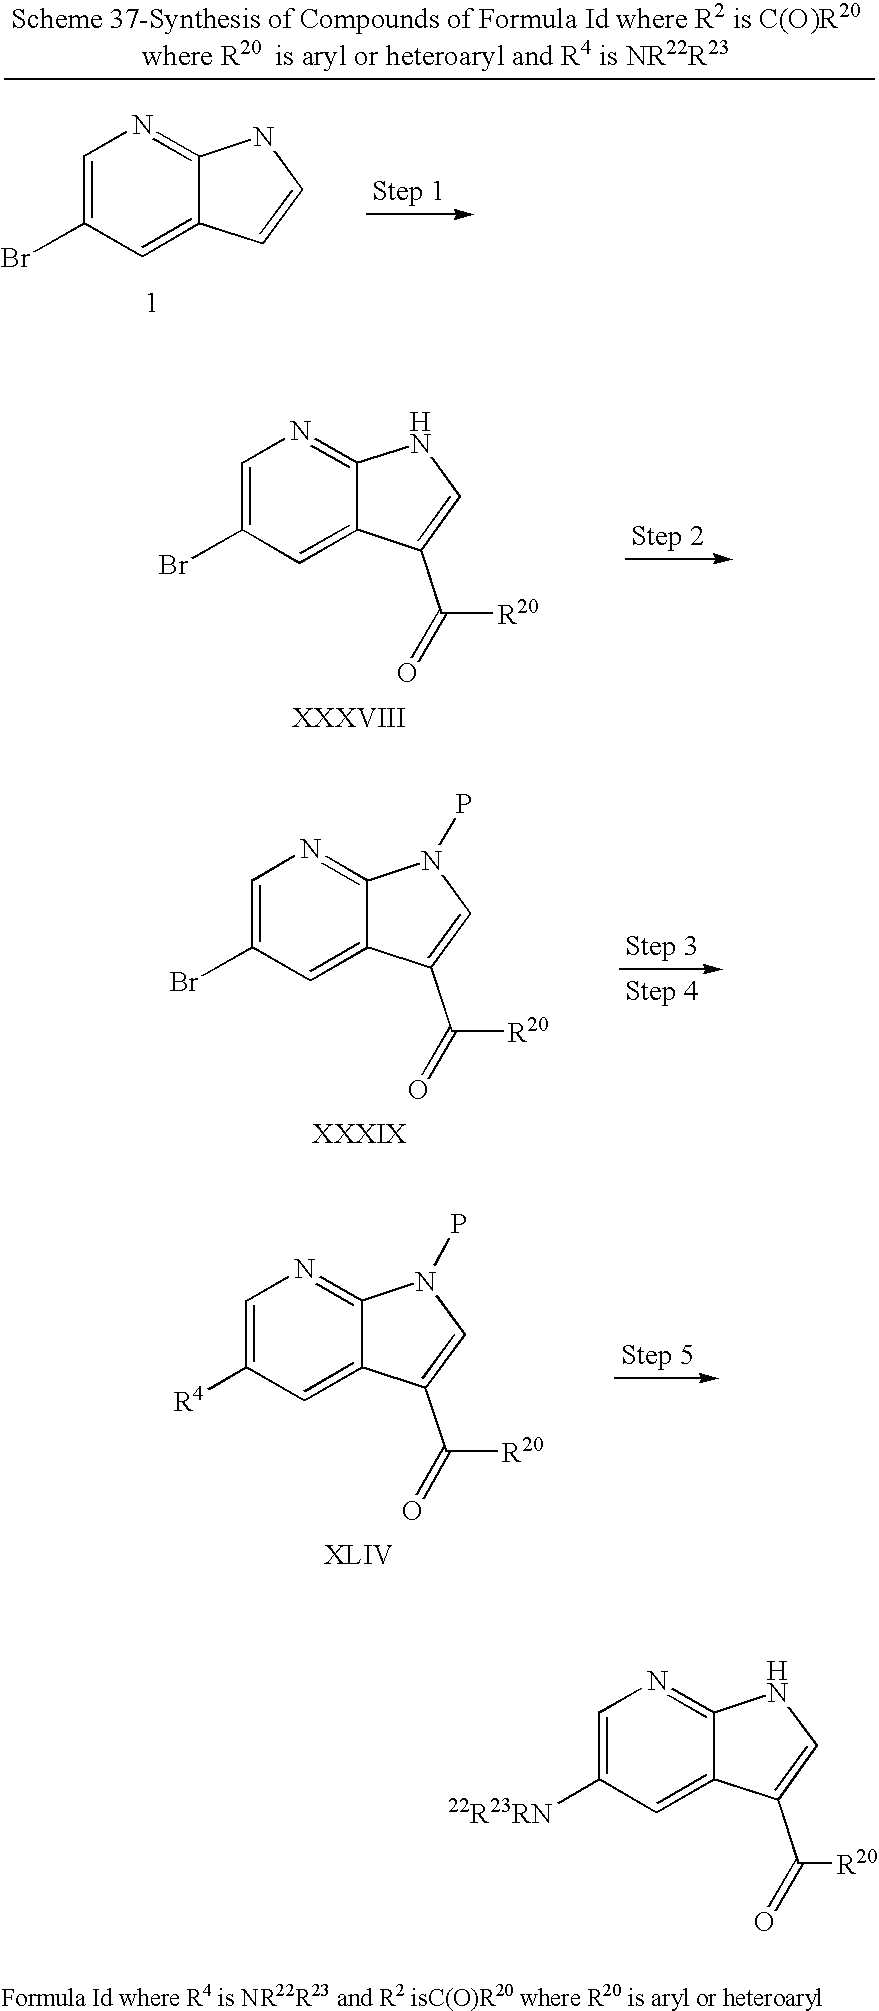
C1=C(Br)C=C2C(=N1)NC=C2.C1=C([22R23RN])C=C2C(=N1)NC=C2C([R20])=O.C1=C(Br)C=C2C(=N1)NC=C2C([R20])=O.C1=C(Br)C=C2C(=N1)N(P)C=C2C([R20])=O.C1=C([R4])C=C2C(=N1)N(P)C=C2C([R20])=O
